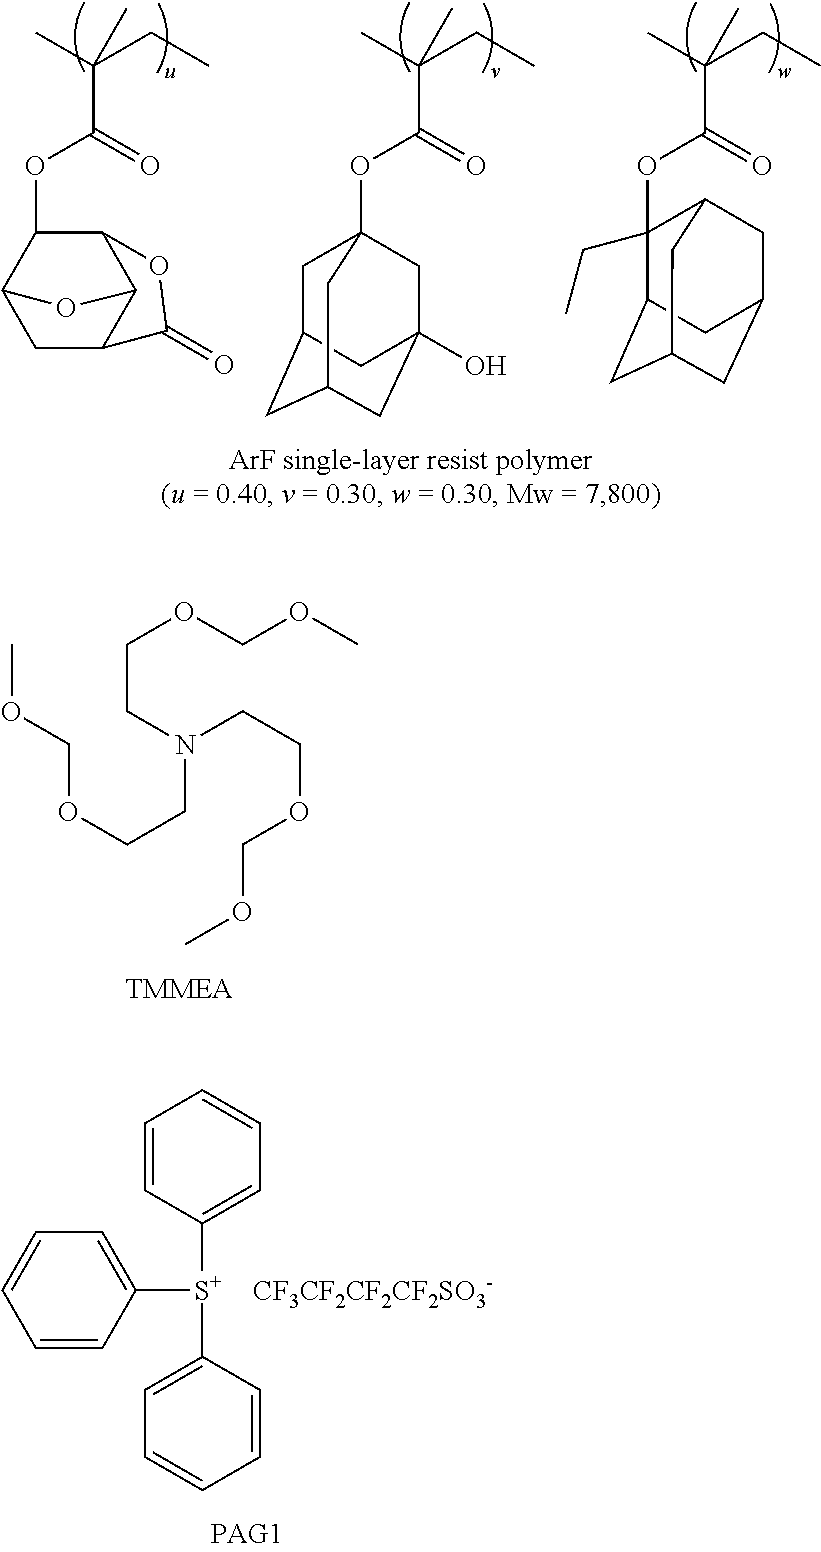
C1=CC([S+](C2=CC=CC=C2)C2=CC=CC=C2)=CC=C1.[CF3CF2CF2CF2SO3-].C(OCCN(CCOCOC)CCOCOC)OC.CC(CC)(C)C(=O)OC1(CC)C2CC3CC(CC1C3)C2.CC(CC)(C)C(=O)OC1C2C3C(CC1O3)C(=O)O2.CC(CC)(C)C(=O)OC12CC3CC(CC(O)(C1)C3)C2
